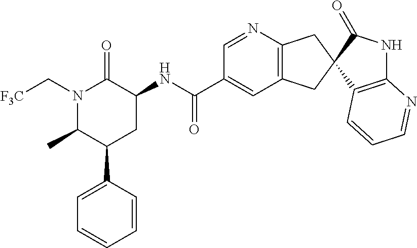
N1(C[F3C])C(C)C(C2=CC=CC=C2)CC(NC(=O)C2=CC3=C(N=C2)CC2(C3)C3=C(NC2=O)N=CC=C3)C1=O
